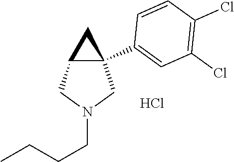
C12C(C3=CC(Cl)=C(Cl)C=C3)(CN(CCCC)C1)C2.Cl
